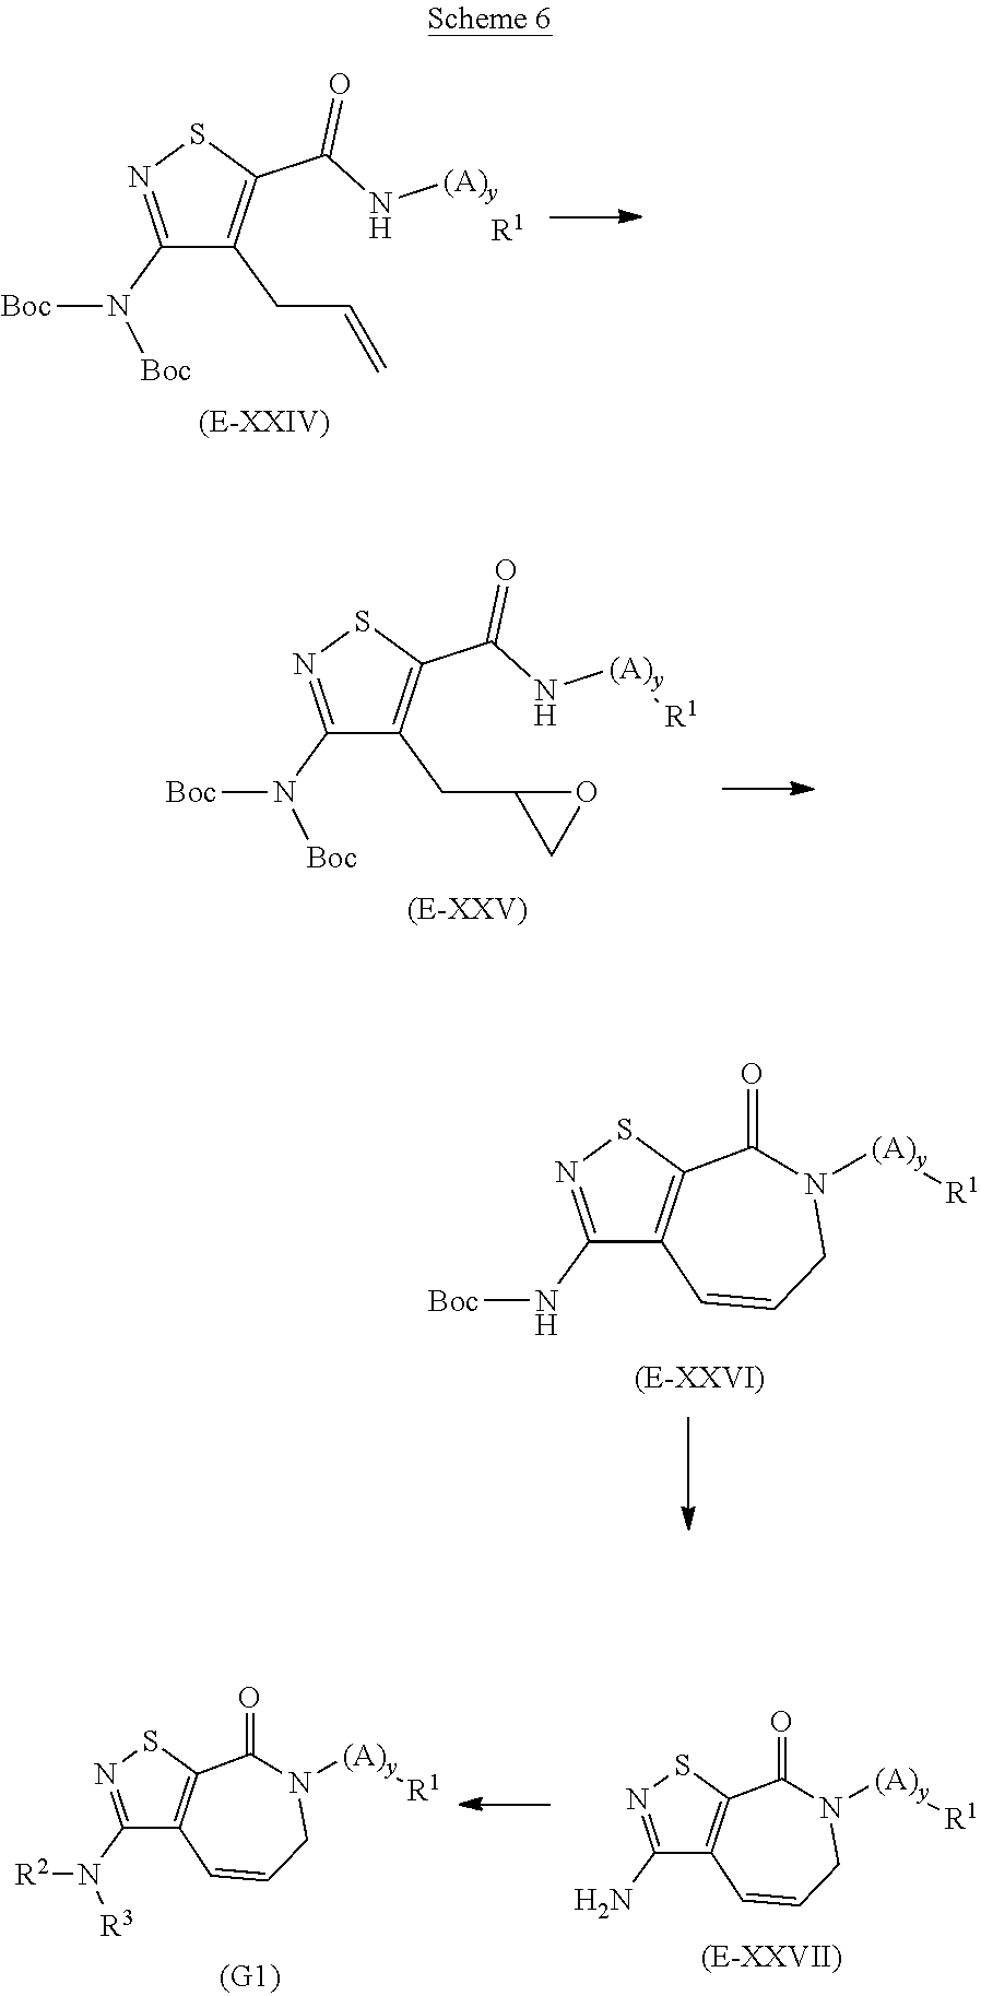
C1(N([Boc])[Boc])=NSC(C(N[(A)y][R1])=O)=C1CC=C.C1(N([Boc])[Boc])=NSC(C(N[(A)y][R1])=O)=C1CC1CO1.C1(N[Boc])=NSC2=C1C=CCN([(A)y][R1])C2=O.C1(N)=NSC2=C1C=CCN([(A)y][R1])C2=O.C1(N([R3])[R2])=NSC2=C1C=CCN([(A)y][R1])C2=O
